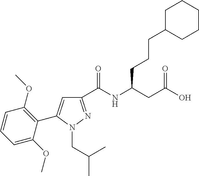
C1(C(NC(CC(O)=O)CCCC2CCCCC2)=O)=NN(CC(C)C)C(C2=C(OC)C=CC=C2OC)=C1
